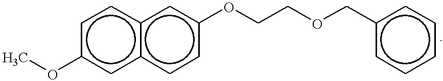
COc1cc2c(cc1)cc(OCCOCc1ccccc1)cc2
